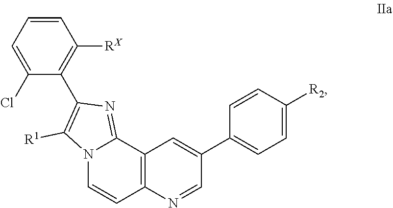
C1=C(Cl)C(C2=C([R1])N3C(=N2)C2=C(C=C3)N=CC(C3=CC=C([R2])C=C3)=C2)=C([RX])C=C1
